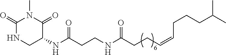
C1(=O)NCC(NC(CCNC(CCC=CCCCC(C)C)=O)=O)C(=O)N1C
